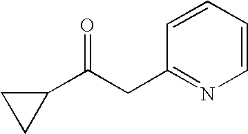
C1=CC=CC(CC(C2CC2)=O)=N1
